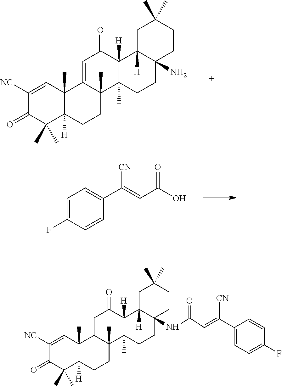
C1=C2C(C)(C3(C)C([H])(C1=O)C1([H])C(N)(CC3)CCC(C)(C)C1)CCC1([H])C2(C)C=C([NC])C(=O)C1(C)C.C1=C(F)C=CC(C(=CC(=O)O)[CN])=C1.C1=C2C(C)(C3(C)C([H])(C1=O)C1([H])C(NC(=O)C=C(C4=CC=C(F)C=C4)[CN])(CC3)CCC(C)(C)C1)CCC1([H])C2(C)C=C([NC])C(=O)C1(C)C
